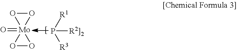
O1O[Mo]12(=O)OO2.[R1]P([R3])[R2]2]
